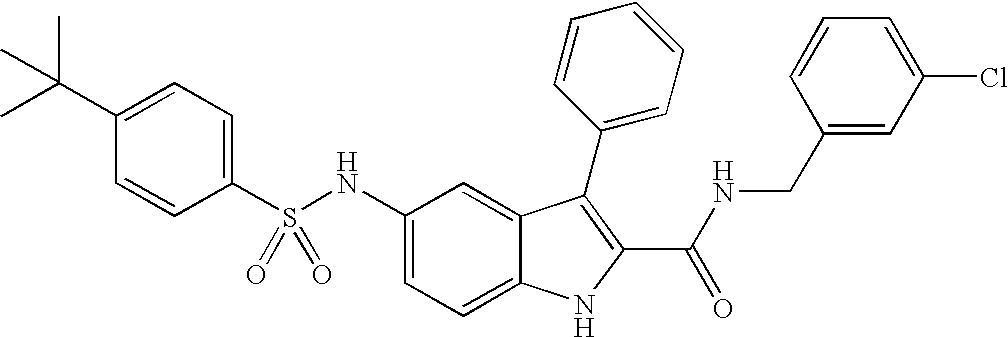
C1(C(C)(C)C)=CC=C(S(NC2=CC=C3C(=C2)C(C2=CC=CC=C2)=C(C(NCC2=CC(Cl)=CC=C2)=O)N3)(=O)=O)C=C1
